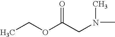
CCOC(CN(C)C)=O
